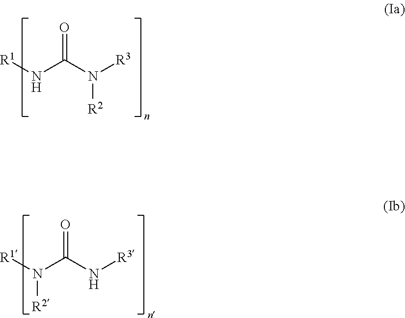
[R1]NC(N([R3])[R2])=O.[R1]N(C(N[R3])=O)[R2]
